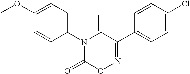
C12=C(N3C(=C1)C(C1=CC=C(Cl)C=C1)=NOC3=O)C=CC(OC)=C2
